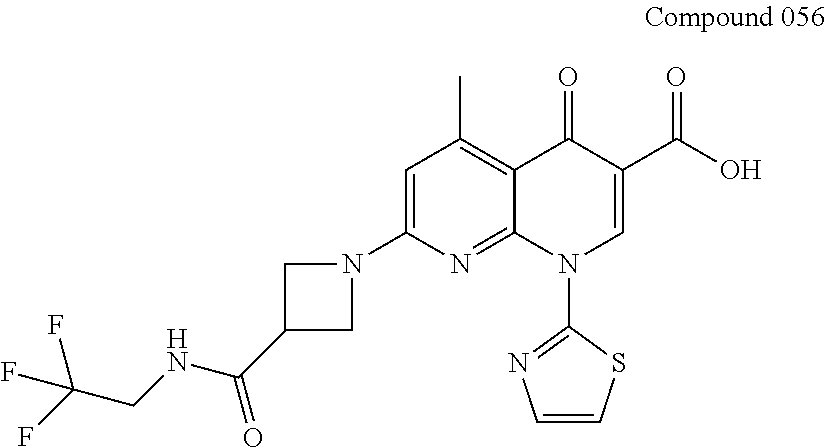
C1=C(N2CC(C(NCC(F)(F)F)=O)C2)N=C2C(=C1C)C(=O)C(C(O)=O)=CN2C1=NC=CS1
